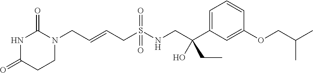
C(=CCS(NCC(C1=CC=CC(OCC(C)C)=C1)(CC)O)(=O)=O)CN1C(=O)NC(=O)CC1
